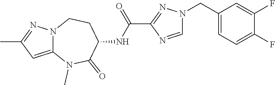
C12=CC(C)=NN1CCC(NC(=O)C1=NN(CC3=CC=C(F)C(F)=C3)C=N1)C(=O)N2C
